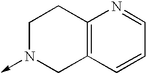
C1N(->C)CC2=C(C1)N=CC=C2
